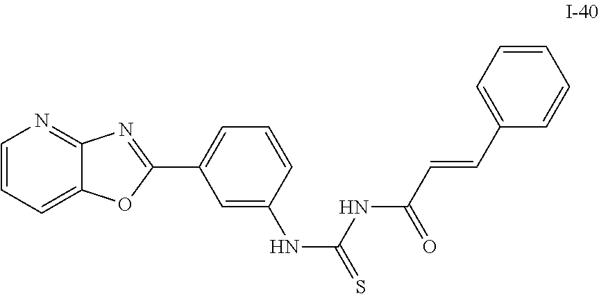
C1=CC=C2C(=N1)N=C(C1=CC=CC(NC(NC(=O)C=CC3=CC=CC=C3)=S)=C1)O2
